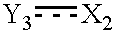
[Y3]:[X2]
